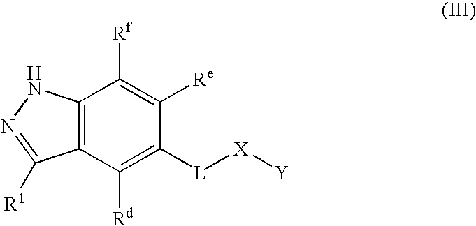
C12=C(NN=C1[R1])C([Rf])=C([Re])C([L][X][Y])=C2[Rd]
